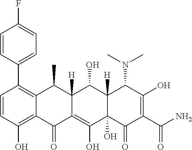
C1=CC(O)=C2C(=C1C1=CC=C(F)C=C1)C(C)C1([H])C(=C(O)C3(O)C([H])(C1O)C(N(C)C)C(O)=C(C(N)=O)C3=O)C2=O
